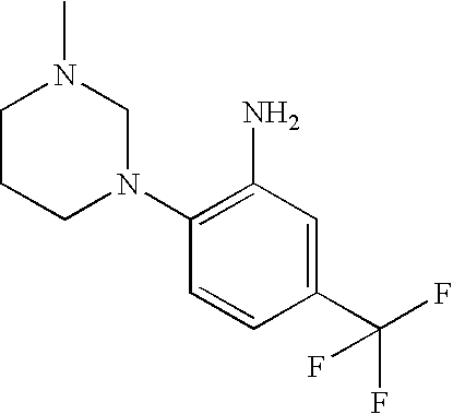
C1(N)=C(N2CN(C)CCC2)C=CC(C(F)(F)F)=C1
